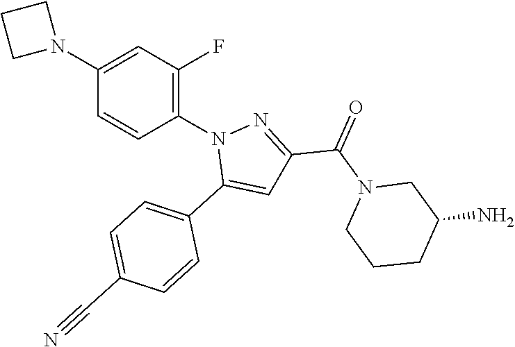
C1=C(C#N)C=CC(C2=CC(C(=O)N3CCCC(N)C3)=NN2C2=C(F)C=C(N3CCC3)C=C2)=C1
